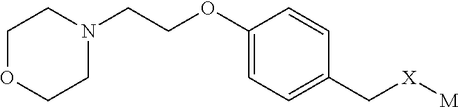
[M][X]CC1=CC=C(OCCN2CCOCC2)C=C1
